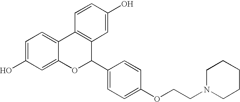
C1=C(O)C=C2C(=C1)C1=C(C(C3=CC=C(OCCN4CCCCC4)C=C3)O2)C=C(O)C=C1
